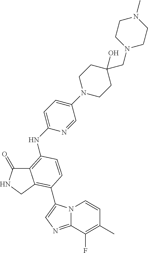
C12=C(NC3=CC=C(N4CCC(O)(CN5CCN(C)CC5)CC4)C=N3)C=CC(C3=CN=C4N3C=CC(C)=C4F)=C1CNC2=O
